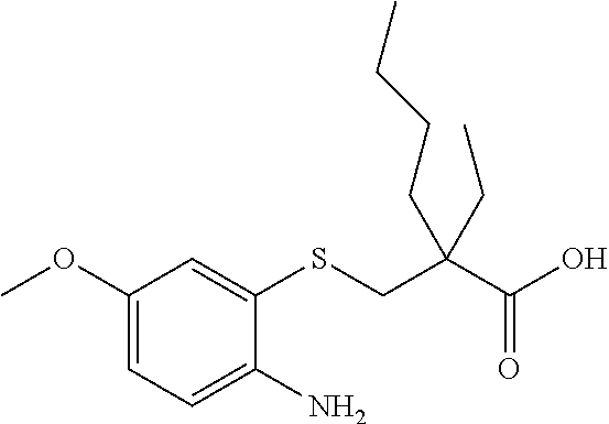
C1(OC)=CC=C(N)C(SCC(C(O)=O)(CC)CCCC)=C1
